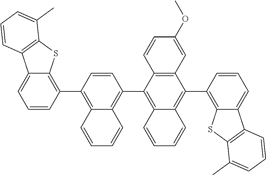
C1=CC(C2=C3C(=CC=C2)C2=C(S3)C(C)=CC=C2)=C2C(=C1C1=C3C(=C(C4=C5C(=CC=C4)C4=C(S5)C(C)=CC=C4)C4=C1C=CC(OC)=C4)C=CC=C3)C=CC=C2
